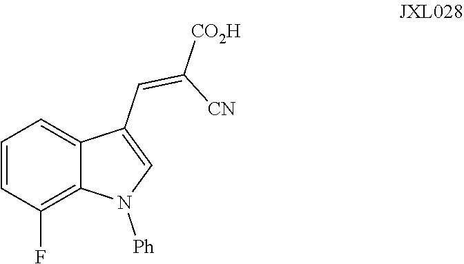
C1=CC(F)=C2C(=C1)C(C=C([CN])[CO2H])=CN2[Ph]
